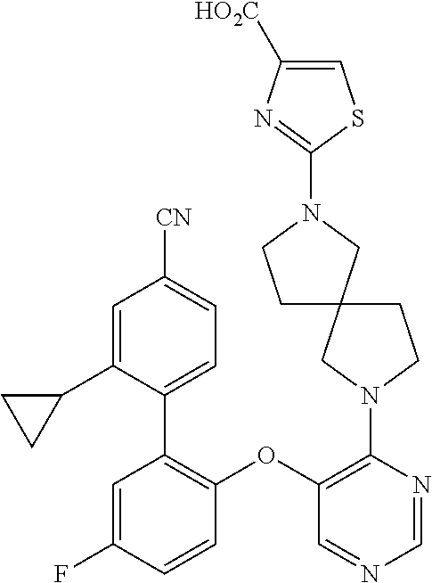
C1(OC2=C(N3CC4(CC3)CCN(C3=NC([HO2C])=CS3)C4)N=CN=C2)=C(C2=CC=C([CN])C=C2C2CC2)C=C(F)C=C1
